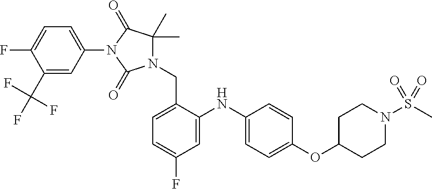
C1=C(F)C(C(F)(F)F)=CC(N2C(=O)C(C)(C)N(CC3=CC=C(F)C=C3NC3=CC=C(OC4CCN(S(C)(=O)=O)CC4)C=C3)C2=O)=C1
